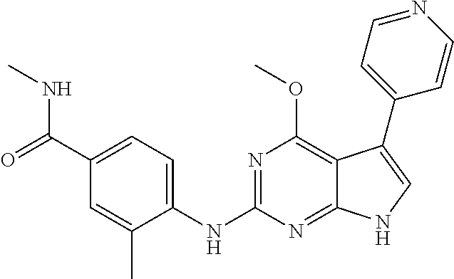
N(C1=NC(OC)=C2C(=N1)NC=C2C1=CC=NC=C1)C1=CC=C(C(=O)NC)C=C1C
